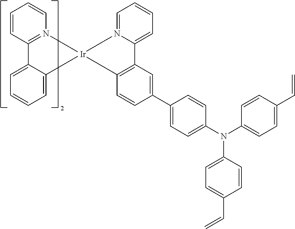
C12=N(C=CC=C1)[Ir]1(C3=CC=CC=C23)C2=C(C3=CC=CC=N31)C=C(C1=CC=C(N(C3=CC=C(C=C)C=C3)C3=CC=C(C=C)C=C3)C=C1)C=C2
